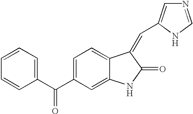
C1=CC=C(C(C2=CC=C3C(=C2)NC(=O)C3=CC2=CN=CN2)=O)C=C1
